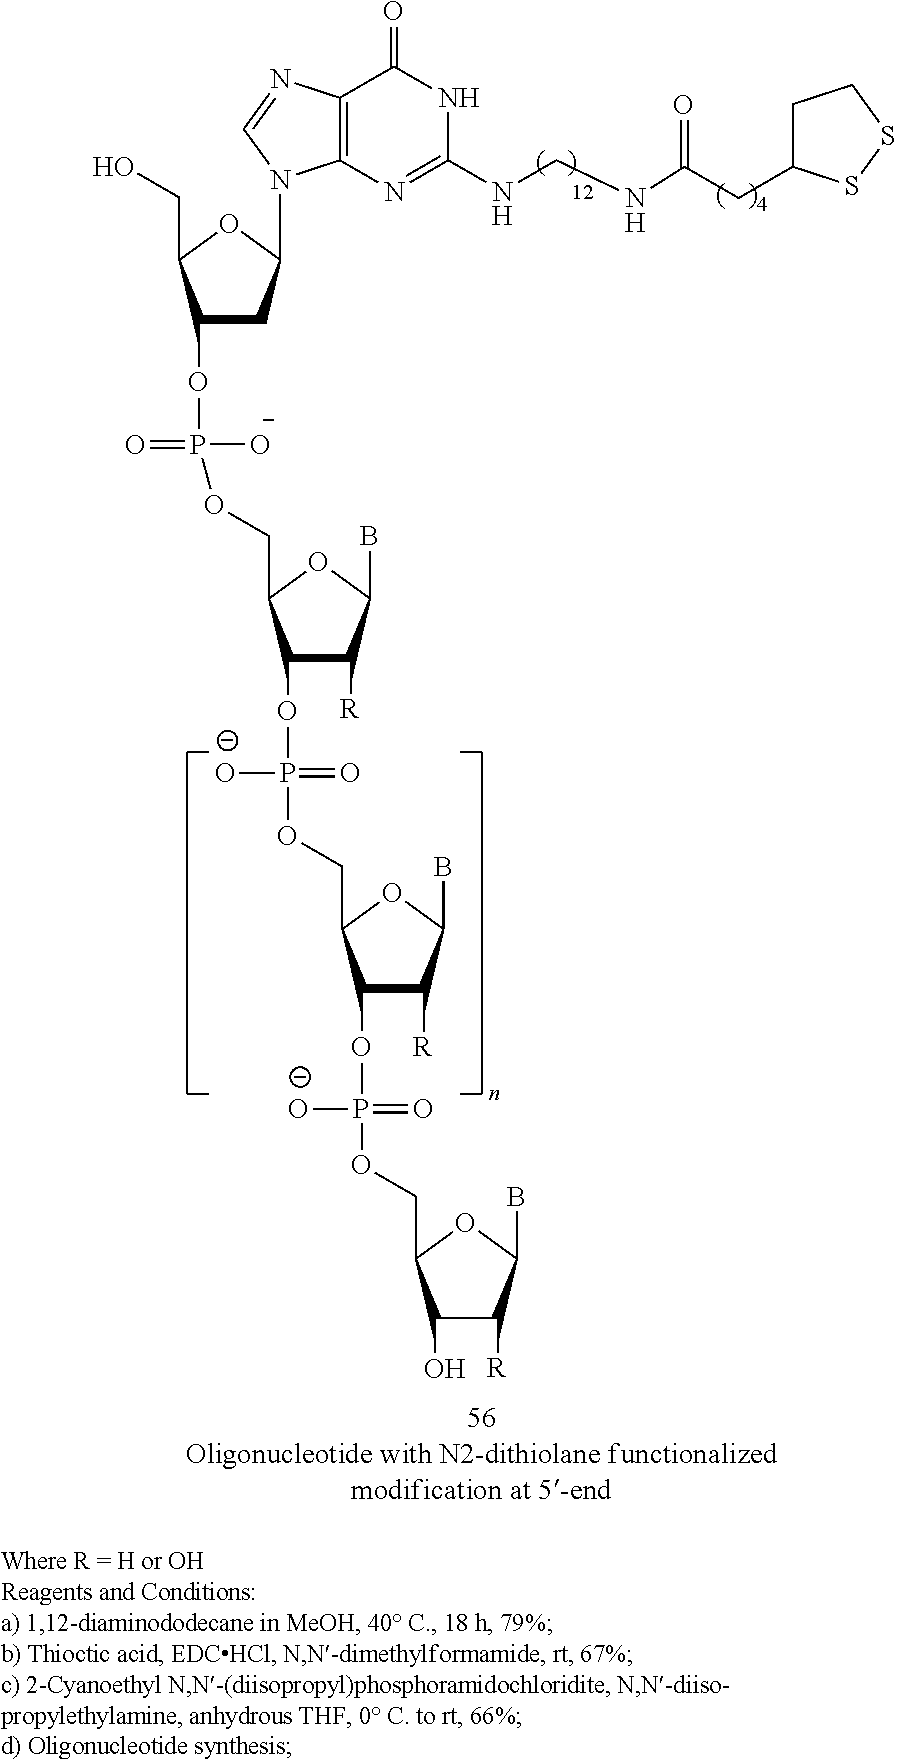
N1C(NCNC(CC2CCSS2)=O)=NC2=C(C1=O)N=CN2C1CC(OP(=O)([O-])OCC2C(OP([O-])(=O)OCC3C(OP([O-])(=O)OCC4C(O)C([R])C(B)O4)C([R])C(B)O3)C([R])C(B)O2)C(CO)O1
